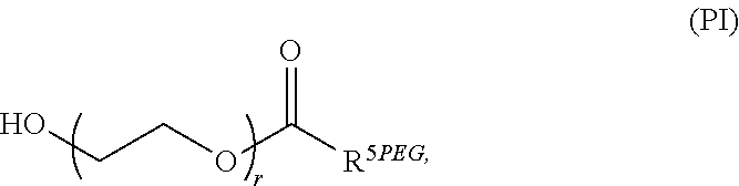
OCCOC([R5PEG])=O
